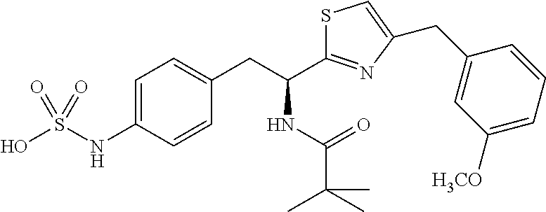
OS(=O)(=O)NC1=CC=C(CC(C2=NC(CC3=CC([H3CO])=CC=C3)=CS2)NC(=O)C(C)(C)C)C=C1
